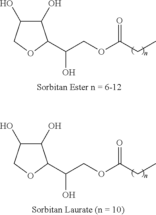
C1(O)C(O)COC1C(O)COC(=O)CC.C1(O)C(O)COC1C(O)COC(=O)CC
